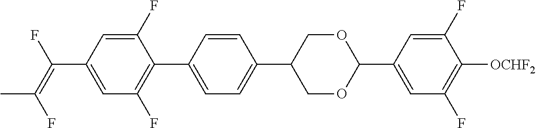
C(C1=CC(F)=C(C2=CC=C(C3COC(C4=CC(F)=C([OCHF2])C(F)=C4)OC3)C=C2)C(F)=C1)(=C(F)C)F
